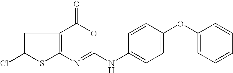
C12=C(C(=O)OC(NC3=CC=C(OC4=CC=CC=C4)C=C3)=N1)C=C(Cl)S2
